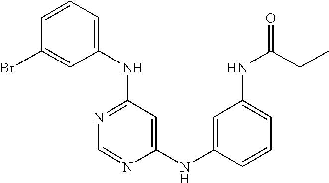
C1=CC(Br)=CC(NC2=NC=NC(NC3=CC(NC(=O)CC)=CC=C3)=C2)=C1
